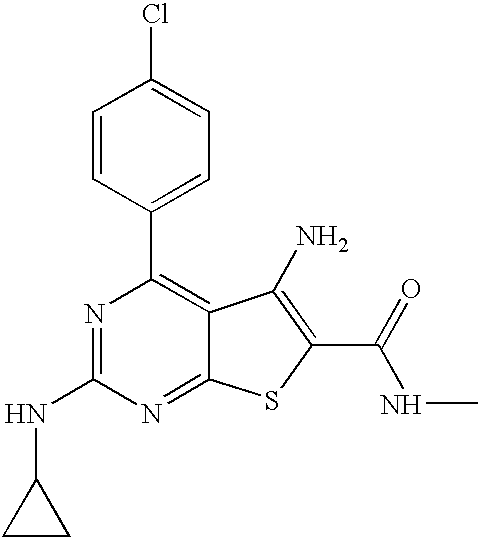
C1=CC(C2=C3C(=NC(NC4CC4)=N2)SC(C(NC)=O)=C3N)=CC=C1Cl
